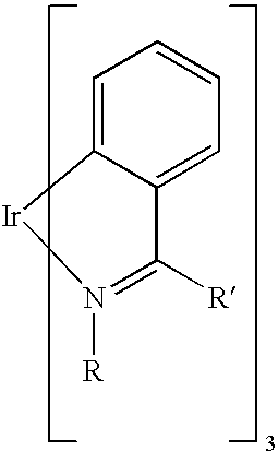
C1=CC=C2C(=C1)C([R])=N([R])[Ir]2
